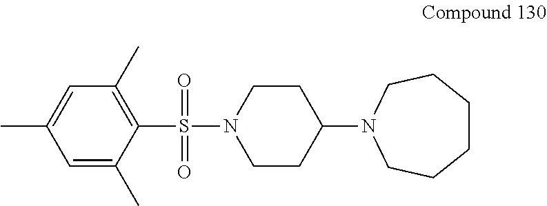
C1=C(C)C(S(=O)(=O)N2CCC(N3CCCCCC3)CC2)=C(C)C=C1C
